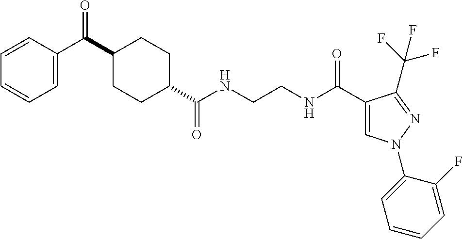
C1(C(C2=CC=CC=C2)=O)CCC(C(NCCNC(C2=CN(C3=CC=CC=C3F)N=C2C(F)(F)F)=O)=O)CC1
